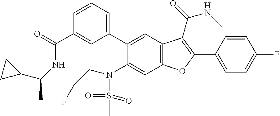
C1=CC=C(C2=CC3=C(C=C2N(S(C)(=O)=O)CCF)OC(C2=CC=C(F)C=C2)=C3C(NC)=O)C=C1C(=O)NC(C1CC1)C
